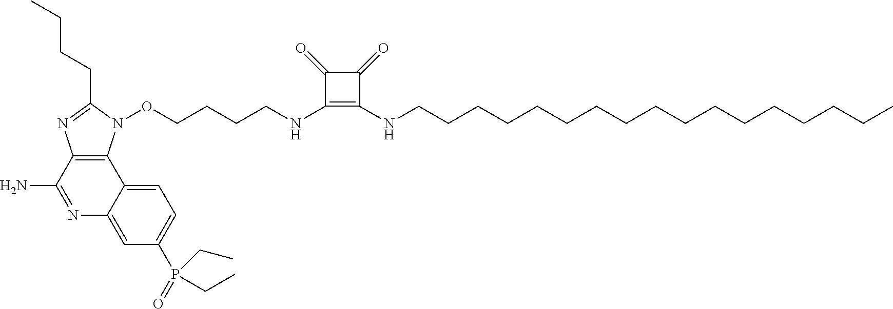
C1=C2C(=CC(P(=O)(CC)CC)=C1)N=C(N)C1=C2N(OCCCCNC2=C(NCCCCCCCCCCCCCCCCC)C(=O)C2=O)C(CCCC)=N1
